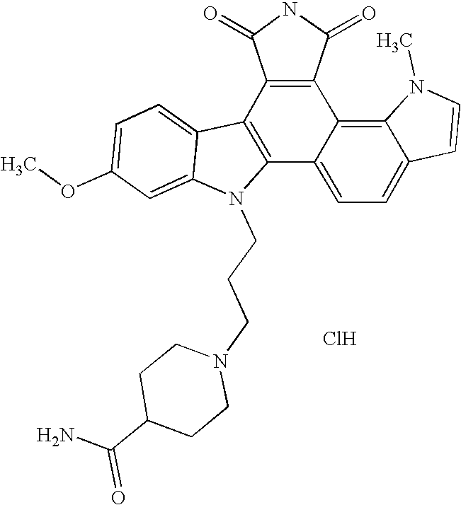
C12=CC(OC)=CC=C1C1=C(N2CCCN2CCC(C(N)=O)CC2)C2=CC=C3C(=C2C2=C1C(=O)NC2=O)N(C)C=C3.Cl
